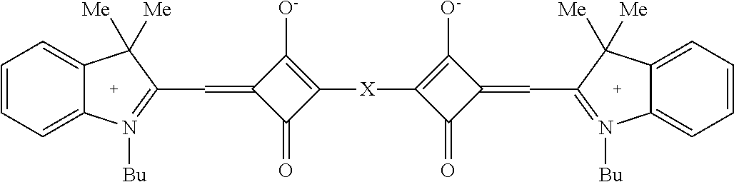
C1(C=C2C(=O)C([X]C3=C([O-])C(=CC4=N([Bu])C5=CC=CC=C5C4([Me])[Me])C3=O)=C2[O-])=N([Bu])C2=CC=CC=C2C1([Me])[Me]
